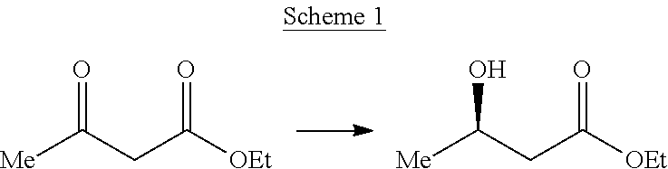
[Me]C(CC([OEt])=O)=O.[Me]C(CC([OEt])=O)O
